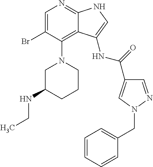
C1=C(Br)C(N2CC(NCC)CCC2)=C2C(=N1)NC=C2NC(=O)C1=CN(CC2=CC=CC=C2)N=C1
